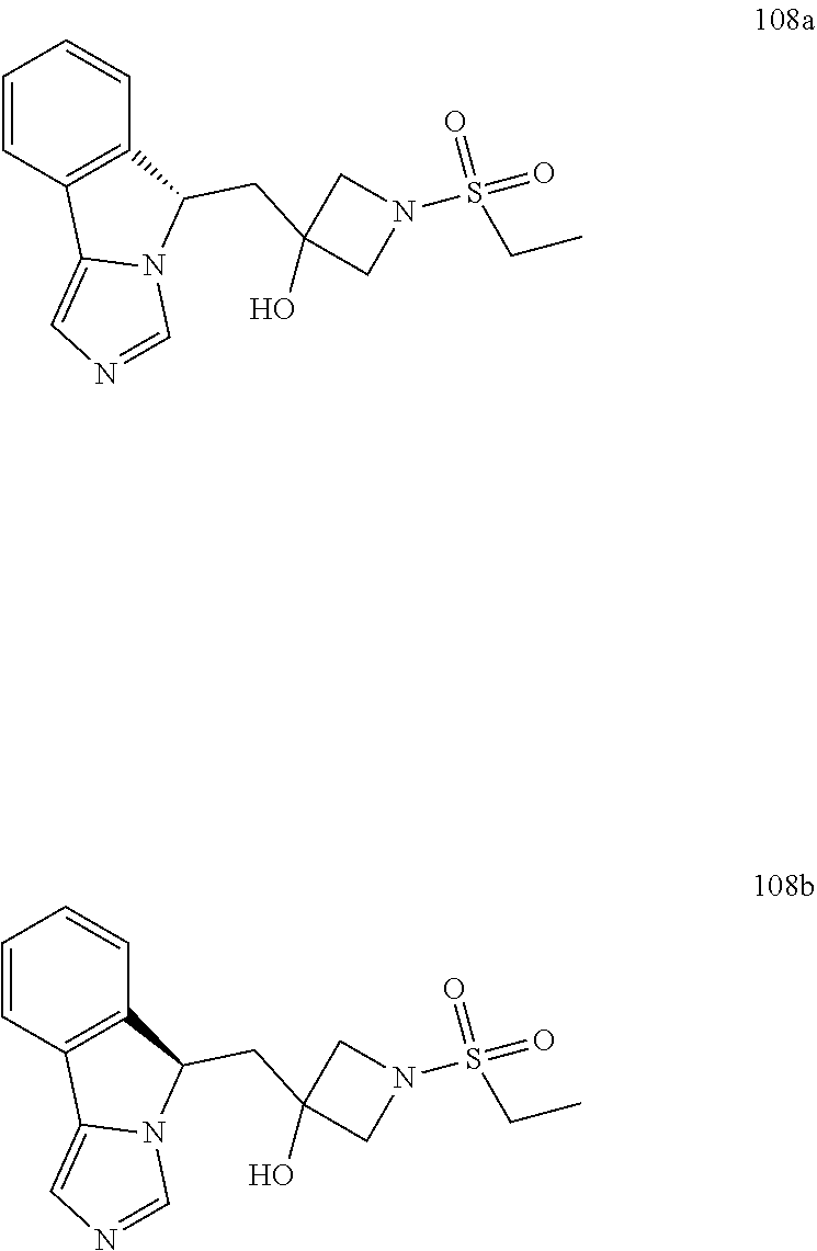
C1=CC2=C(C=C1)C(CC1(O)CN(S(=O)(CC)=O)C1)N1C2=CN=C1.C1=CC2=C(C=C1)C(CC1(O)CN(S(=O)(CC)=O)C1)N1C2=CN=C1
